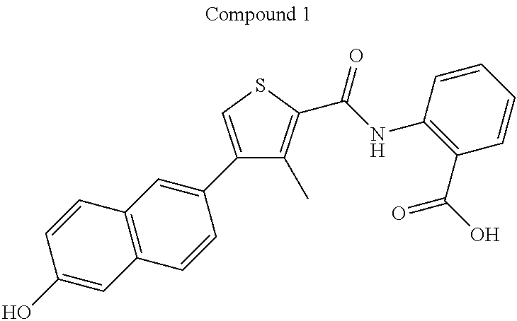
C1(C2=CC3=C(C=C2)C=C(O)C=C3)=CSC(C(=O)NC2=C(C(=O)O)C=CC=C2)=C1C
